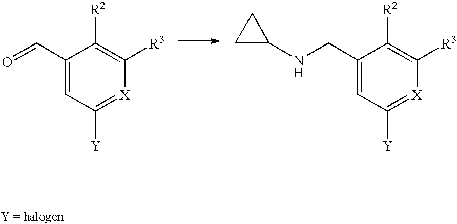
C1(C=O)=CC([Y])=[X]C([R3])=C1[R2].C1(CNC2CC2)=CC([Y])=[X]C([R3])=C1[R2]
